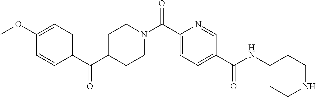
C1CN(C(C2=CC=C(C(=O)NC3CCNCC3)C=N2)=O)CCC1C(C1=CC=C(OC)C=C1)=O
